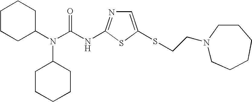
C1CCC(N(C(NC2=NC=C(SCCN3CCCCCC3)S2)=O)C2CCCCC2)CC1
